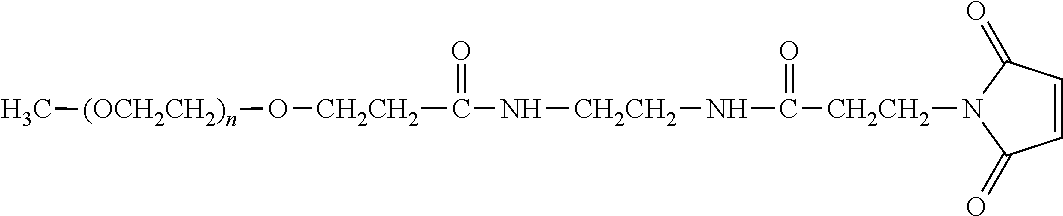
C1=CC(=O)N([CH2CH2]C(=O)N[CH2CH2]NC(=O)[CH2CH2]O[(OCH2CH2)n]C)C1=O
